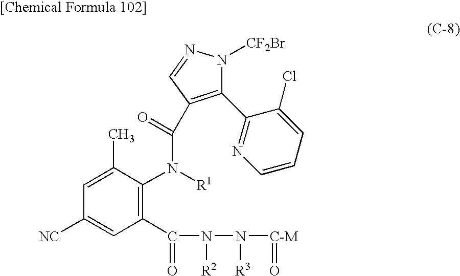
C1(C2=NC=CC=C2Cl)=C(C(N(C2=C(C(=O)N(N([C-M]=O)[R3])[R2])C=C([NC])C=C2C)[R1])=O)C=NN1[CF2Br]
